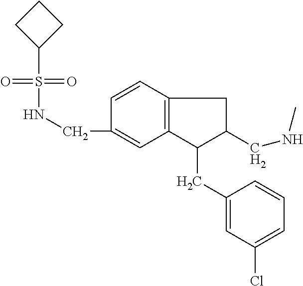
S(=O)(NCC1=CC2=C(C=C1)CC(CNC)C2CC1=CC(Cl)=CC=C1)(=O)C1CCC1
